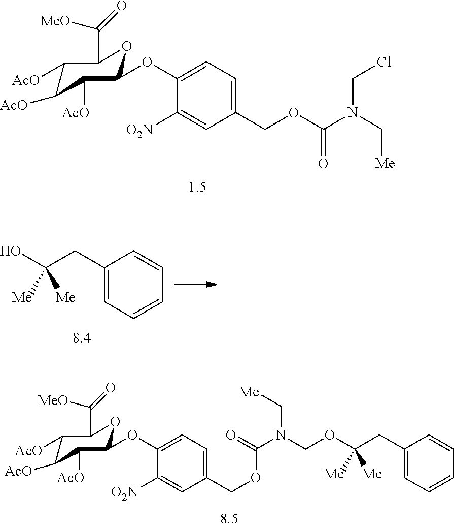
C1([AcO])C([AcO])C([AcO])C(OC2=CC=C(COC(N(C[Me])CCl)=O)C=C2[O2N])OC1C([MeO])=O.C1(CC(O)([Me])[Me])=CC=CC=C1.C1([AcO])C([AcO])C([AcO])C(OC2=CC=C(COC(N(COC(CC3=CC=CC=C3)([Me])[Me])C[Me])=O)C=C2[O2N])OC1C([MeO])=O
